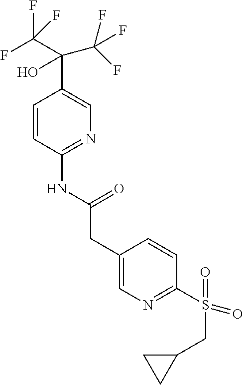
C1=CC(NC(CC2=CN=C(S(=O)(CC3CC3)=O)C=C2)=O)=NC=C1C(C(F)(F)F)(O)C(F)(F)F
